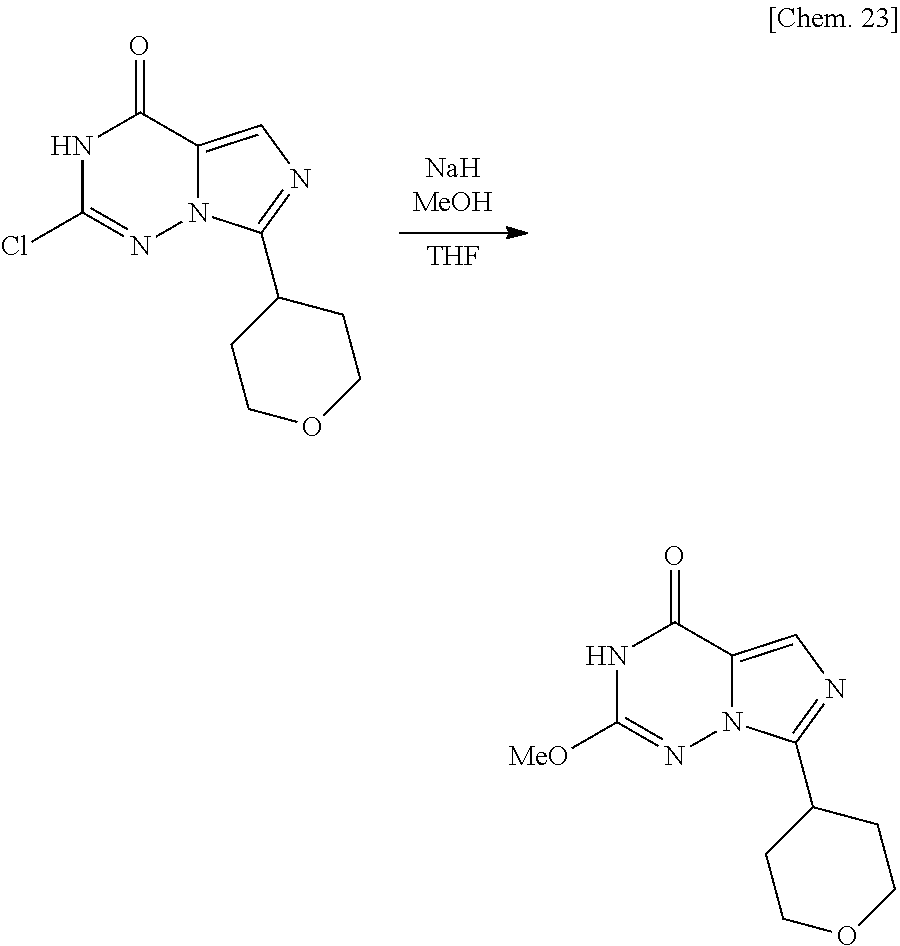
N1C([MeO])=NN2C(=CN=C2C2CCOCC2)C1=O.N1C(Cl)=NN2C(=CN=C2C2CCOCC2)C1=O.[NaHMeOH].[THF]
